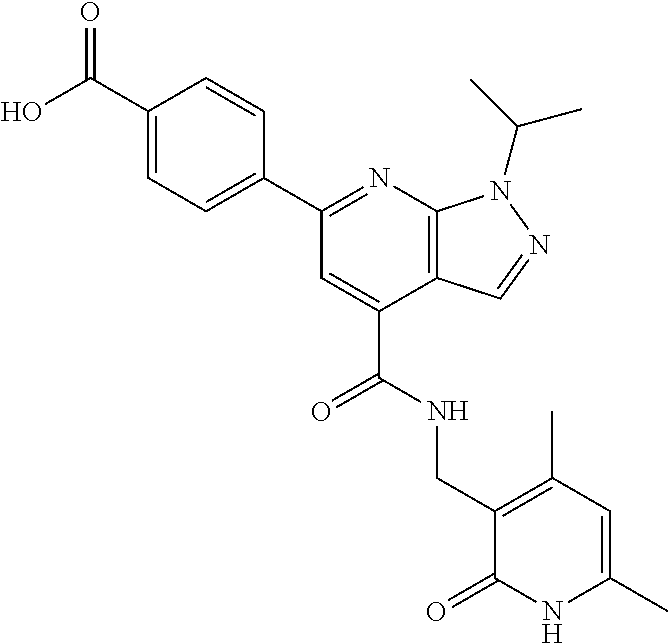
C1=C(C2=NC3=C(C(C(NCC4=C(C)C=C(C)NC4=O)=O)=C2)C=NN3C(C)C)C=CC(C(O)=O)=C1
